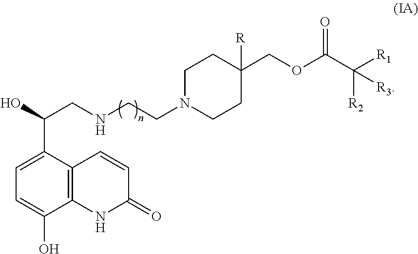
C1=C(C(CNCCN2CCC(COC(C([R2])([R1])[R3])=O)([R])CC2)O)C2=C(C(O)=C1)NC(=O)C=C2
